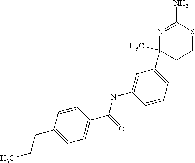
N1=C(N)SCCC1(C)C1=CC=CC(NC(C2=CC=C(CCC)C=C2)=O)=C1
